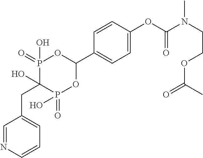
C1=C(OC(N(CCOC(=O)C)C)=O)C=CC(C2OP(=O)(O)C(O)(CC3=CC=CN=C3)P(=O)(O)O2)=C1
